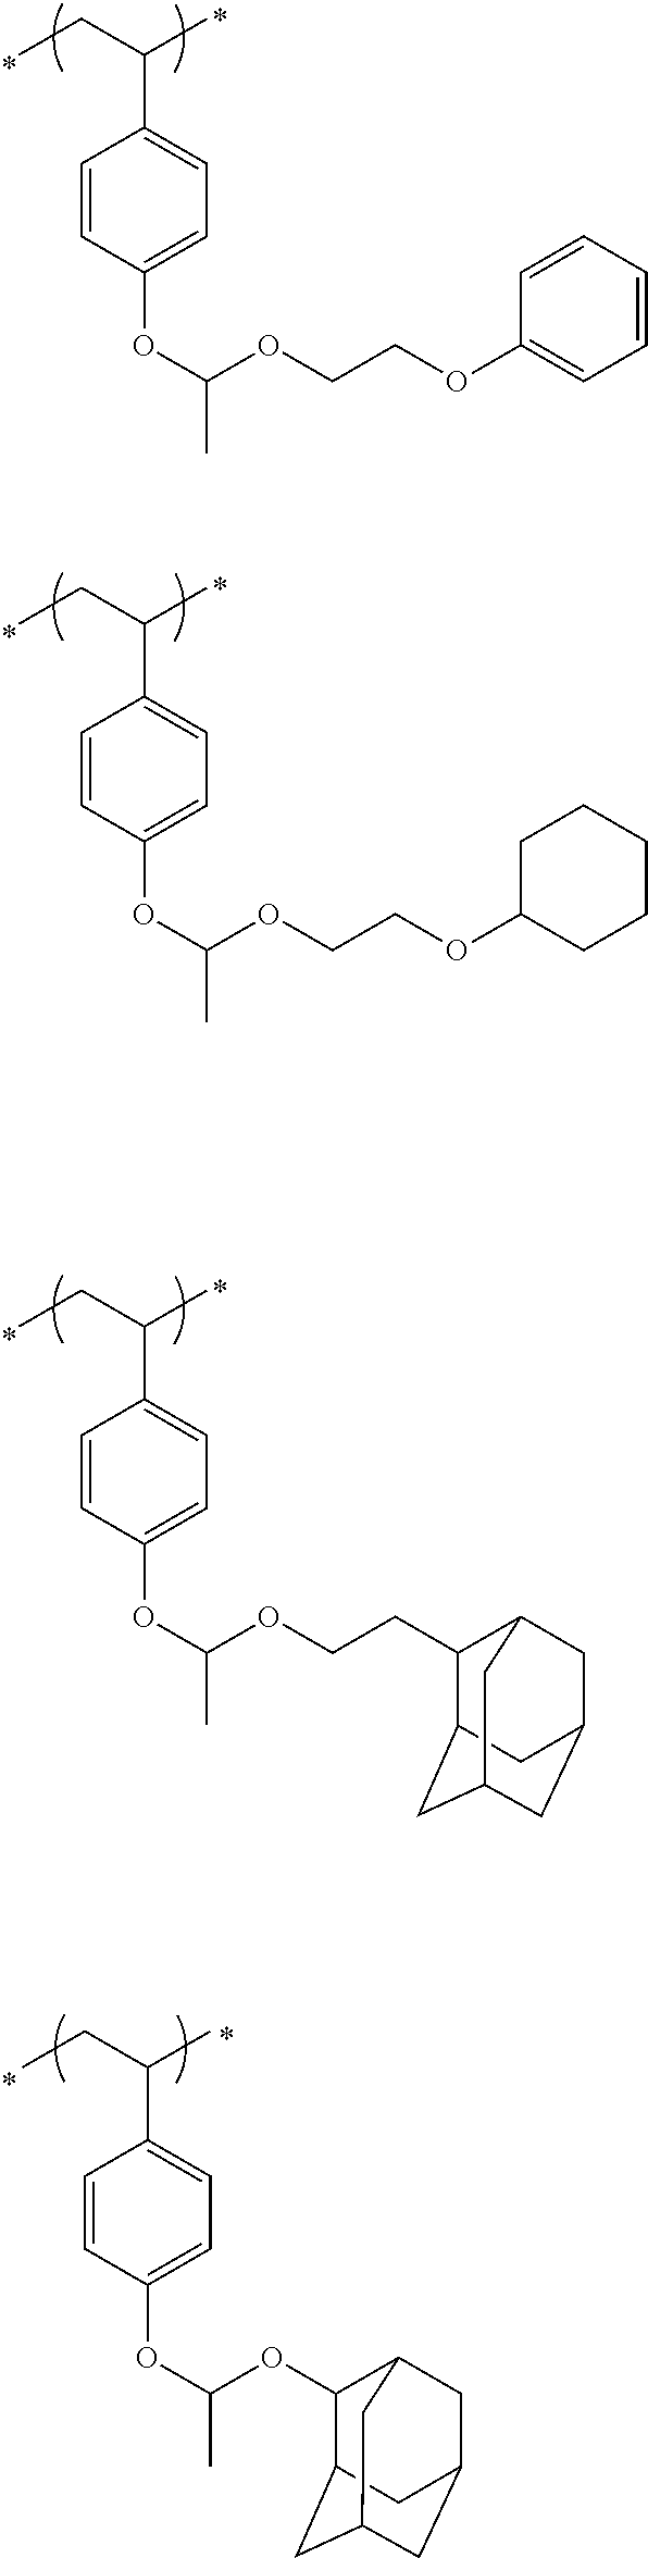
C1(C(CC)C)=CC=C(OC(OC2C3CC4CC(CC2C4)C3)C)C=C1.C1(C(CC)C)=CC=C(OC(OCCOC2=CC=CC=C2)C)C=C1.C1(C(CC)C)=CC=C(OC(OCCOC2CCCCC2)C)C=C1.C1(C(CC)C)=CC=C(OC(OCCC2C3CC4CC(CC2C4)C3)C)C=C1
